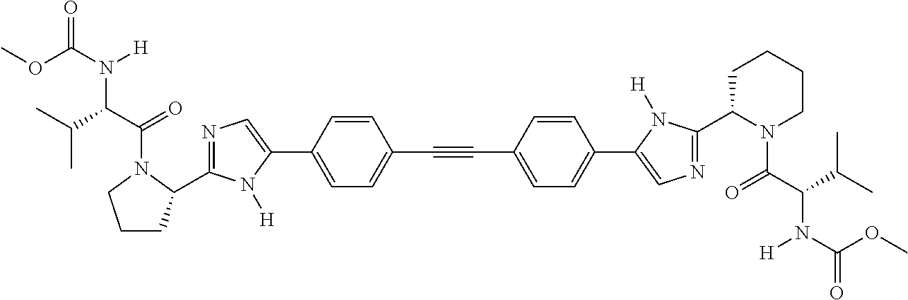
C(#CC1=CC=C(C2=CN=C(C3N(C(C(C(C)C)N(C(OC)=O)[H])=O)CCCC3)N2[H])C=C1)C1=CC=C(C2=CN=C(C3CCCN3C(=O)C(N([H])C(=O)OC)C(C)C)N2[H])C=C1
